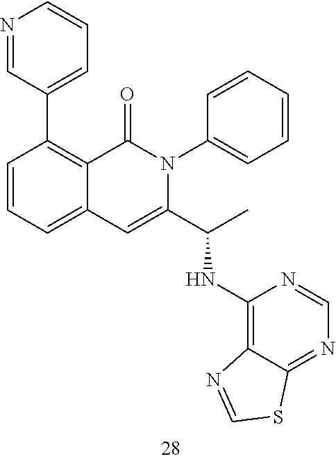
N1=CC(C2=C3C(=CC=C2)C=C(C(C)NC2=C4C(=NC=N2)SC=N4)N(C2=CC=CC=C2)C3=O)=CC=C1
